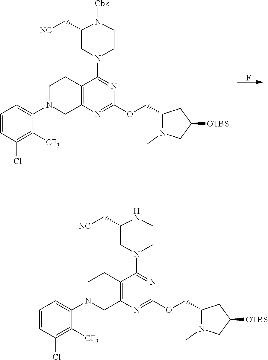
F.N1(C2=CC=CC(Cl)=C2[CF3])CC2=C(CC1)C(N1CCN([Cbz])C(C[NC])C1)=NC(OCC1N(C)CC([OTBS])C1)=N2.N1(C2=CC=CC(Cl)=C2[CF3])CC2=C(CC1)C(N1CCNC(C[NC])C1)=NC(OCC1N(C)CC([OTBS])C1)=N2
